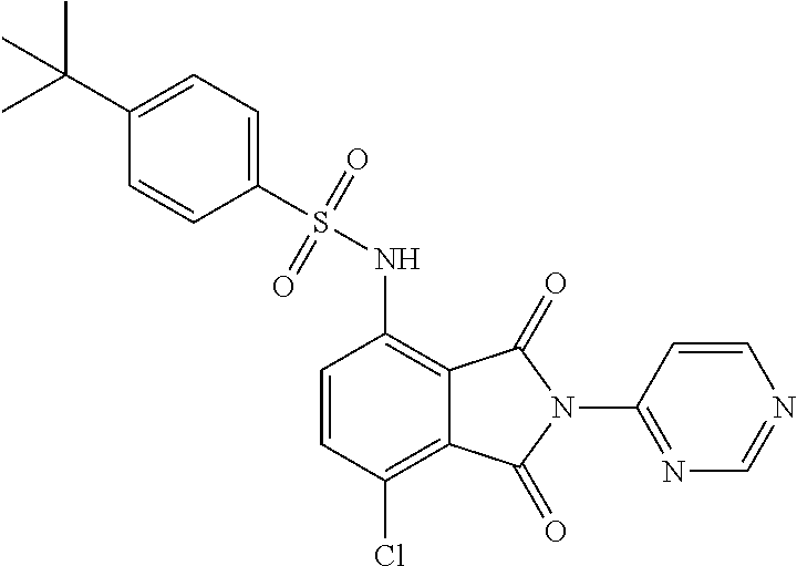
C1=CC(Cl)=C2C(=C1NS(=O)(=O)C1=CC=C(C(C)(C)C)C=C1)C(=O)N(C1=NC=NC=C1)C2=O
